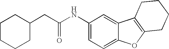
C1(NC(=O)CC2CCCCC2)=CC=C2C(=C1)C1=C(O2)CCCC1
